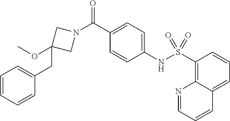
C1(C(N2CC(CC3=CC=CC=C3)(OC)C2)=O)=CC=C(NS(C2=C3C(=CC=C2)C=CC=N3)(=O)=O)C=C1
